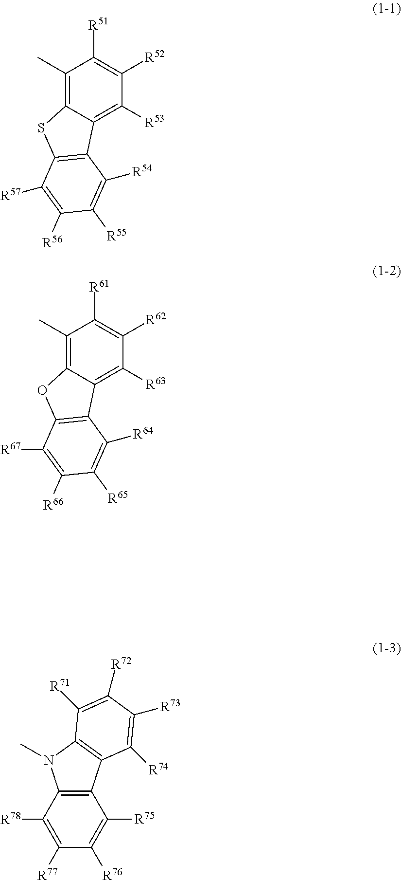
C1(C)=C2C(=C([R53])C([R52])=C1[R51])C1=C(S2)C([R57])=C([R56])C([R55])=C1[R54].C1(C)=C2C(=C([R63])C([R62])=C1[R61])C1=C(O2)C([R67])=C([R66])C([R65])=C1[R64].C1([R71])=C([R72])C([R73])=C([R74])C2=C1N(C)C1=C2C([R75])=C([R76])C([R77])=C1[R78]
